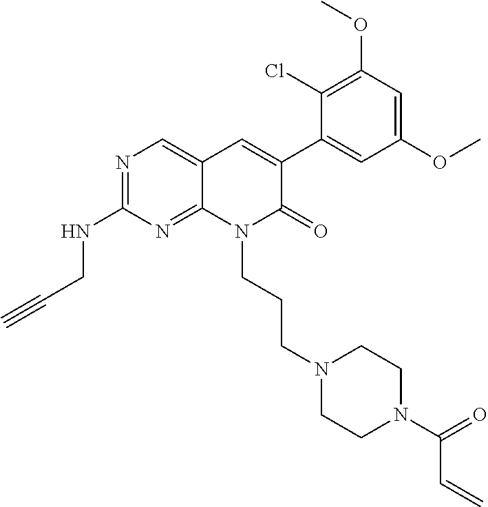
C1(NCC#C)=NC=C2C(=N1)N(CCCN1CCN(C(C=C)=O)CC1)C(=O)C(C1=CC(OC)=CC(OC)=C1Cl)=C2
